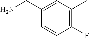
C1(F)=C(C)C=C(CN)C=C1
